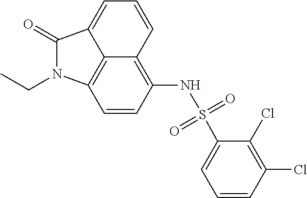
C12=C3C=CC(NS(C4=CC=CC(Cl)=C4Cl)(=O)=O)=C1C=CC=C2C(=O)N3CC
